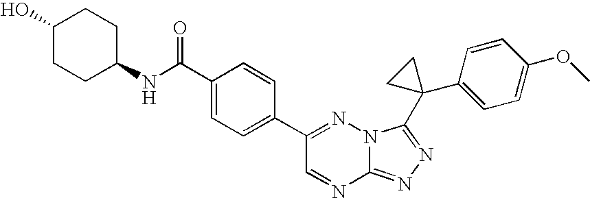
C12=NN=C(C3(C4=CC=C(OC)C=C4)CC3)N1N=C(C1=CC=C(C(NC3CCC(O)CC3)=O)C=C1)C=N2
